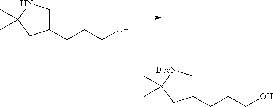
C(CO)CC1CNC(C)(C)C1.C(CO)CC1C[BocN]C(C)(C)C1
